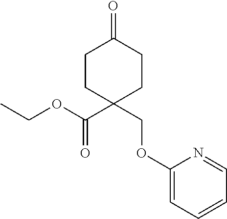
C(C1(C(OCC)=O)CCC(=O)CC1)OC1=CC=CC=N1
